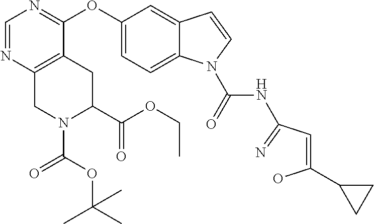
C1=NC2=C(C(OC3=CC=C4C(=C3)C=CN4C(=O)NC(C=C(O)C3CC3)=N)=N1)CC(C(OCC)=O)N(C(OC(C)(C)C)=O)C2
